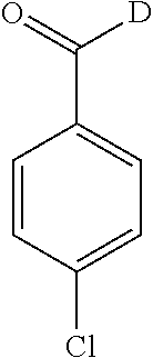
C1=CC(Cl)=CC=C1C(=O)[D]
